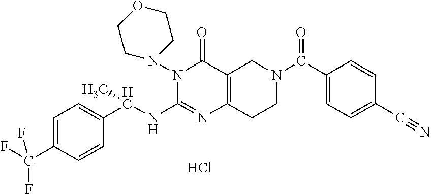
C1=C(C(F)(F)F)C=CC(C(NC2=NC3=C(C(=O)N2N2CCOCC2)CN(C(=O)C2=CC=C(C#N)C=C2)CC3)C)=C1.Cl
